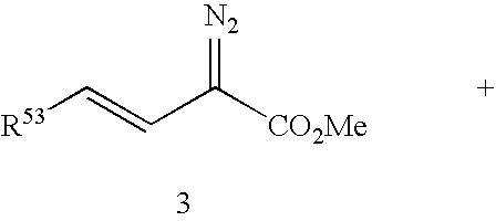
[R53]C=CC([CO2Me])=[N2]
